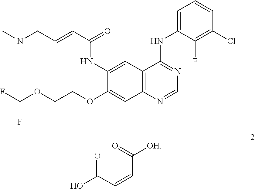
C12=C(N=CN=C1NC1=CC=CC(Cl)=C1F)C=C(OCCOC(F)F)C(NC(C=CCN(C)C)=O)=C2.OC(C=CC([OH])=O)=O
